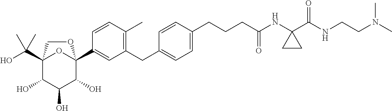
C12(C(O)(C)C)C(O)C(O)C(O)C(C3=CC(CC4=CC=C(CCCC(NC5(C(NCCN(C)C)=O)CC5)=O)C=C4)=C(C)C=C3)(O1)OC2
